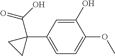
C1(O)=CC(C2(C(=O)O)CC2)=CC=C1OC
